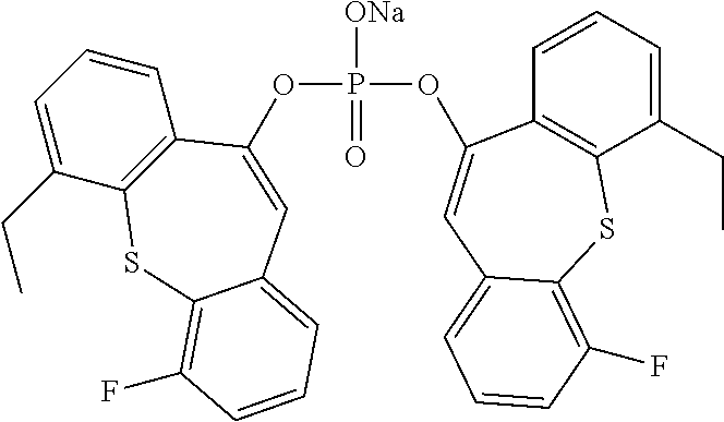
P([ONa])(=O)(OC1=CC2=CC=CC(F)=C2SC2=C1C=CC=C2CC)OC1=CC2=CC=CC(F)=C2SC2=C1C=CC=C2CC
